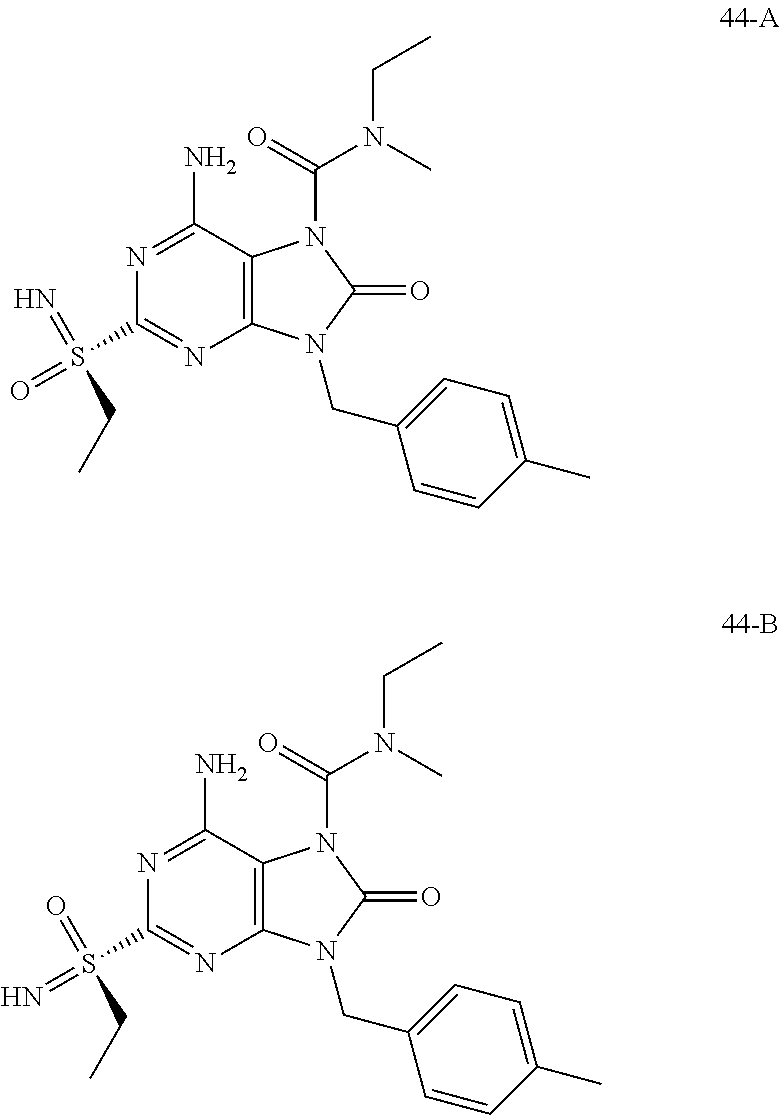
C1(N)=NC(S(=N)(=O)CC)=NC2=C1N(C(=O)N(C)CC)C(=O)N2CC1=CC=C(C)C=C1.C1(N)=NC(S(=O)(=N)CC)=NC2=C1N(C(=O)N(C)CC)C(=O)N2CC1=CC=C(C)C=C1
